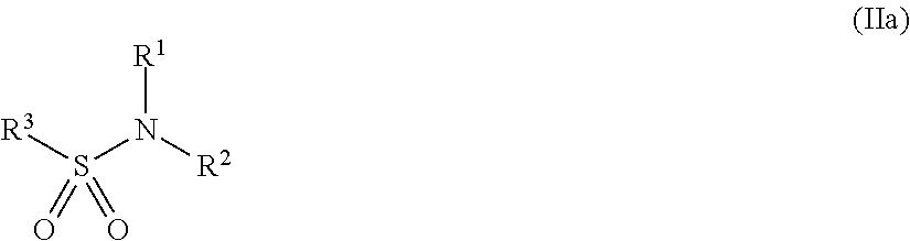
[R1]N([R2])S([R3])(=O)=O
